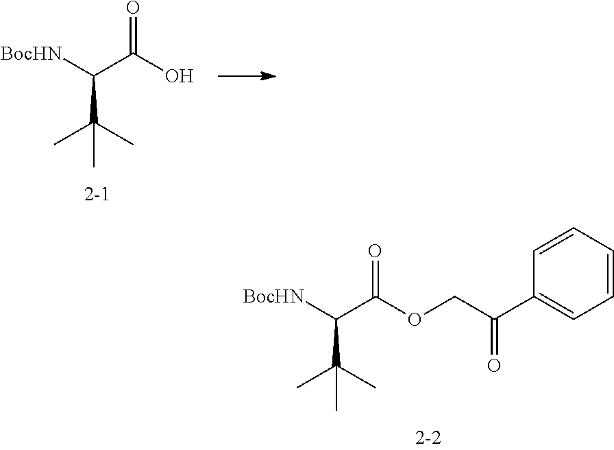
C(C(OCC(C1=CC=CC=C1)=O)=O)([BocHN])C(C)(C)C.C(C(O)=O)([BocHN])C(C)(C)C
